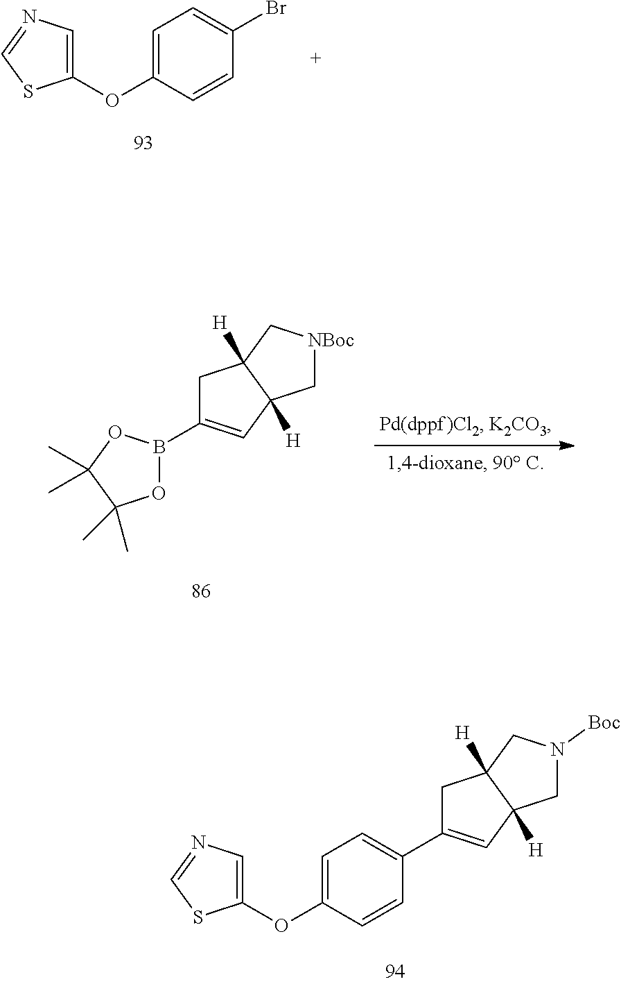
C1(OC2=CC=C(Br)C=C2)=CN=CS1.C1C(B2OC(C)(C)C(C)(C)O2)=CC2([H])C1([H])C[NBoc]C2.C1C(C2=CC=C(OC3=CN=CS3)C=C2)=CC2([H])C1([H])CN([Boc])C2
